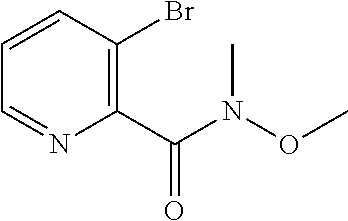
C1(C(N(C)OC)=O)=C(Br)C=CC=N1
